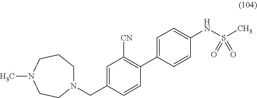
N1(CC2=CC([CN])=C(C3=CC=C(NS(C)(=O)=O)C=C3)C=C2)CCCN(C)CC1
